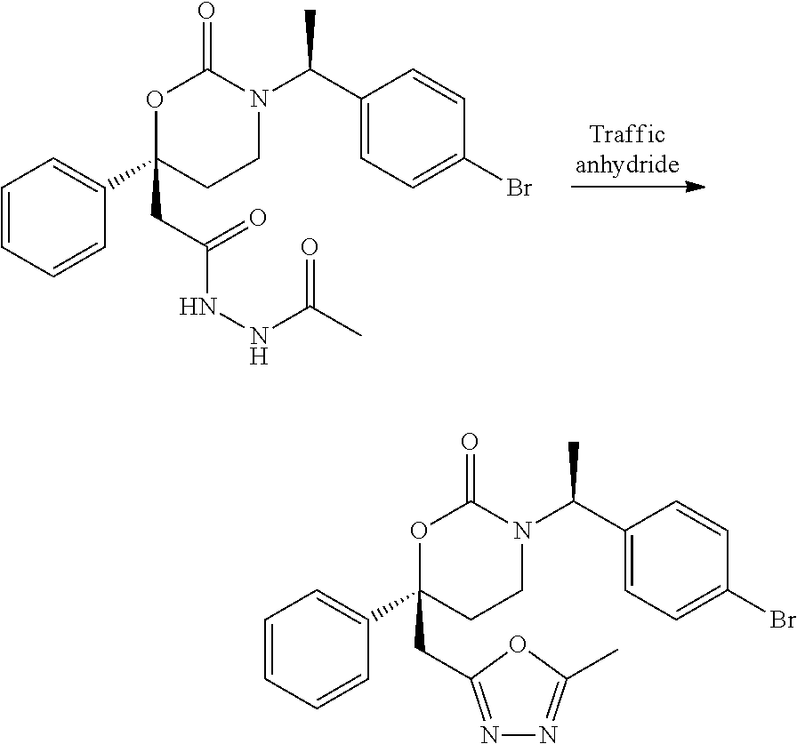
C1=CC=CC(C2(CC(NNC(C)=O)=O)CCN(C(C3=CC=C(Br)C=C3)C)C(=O)O2)=C1.C1=CC=CC(C2(CC3=NN=C(C)O3)CCN(C(C3=CC=C(Br)C=C3)C)C(=O)O2)=C1
